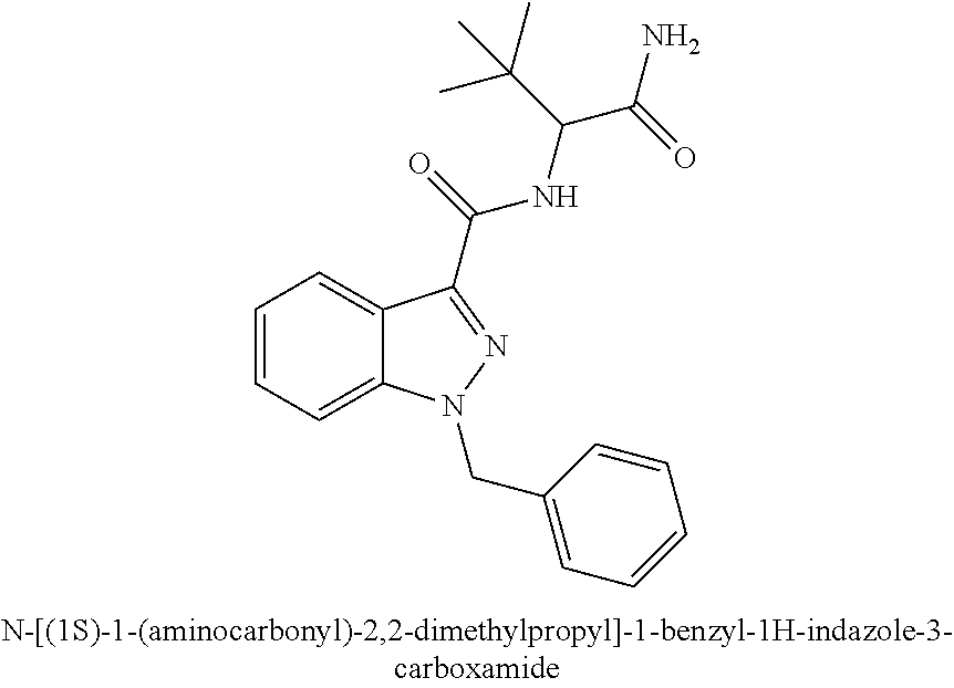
C1=CC=C2C(=C1)C(C(NC(C(C)(C)C)C(=O)N)=O)=NN2CC1=CC=CC=C1
